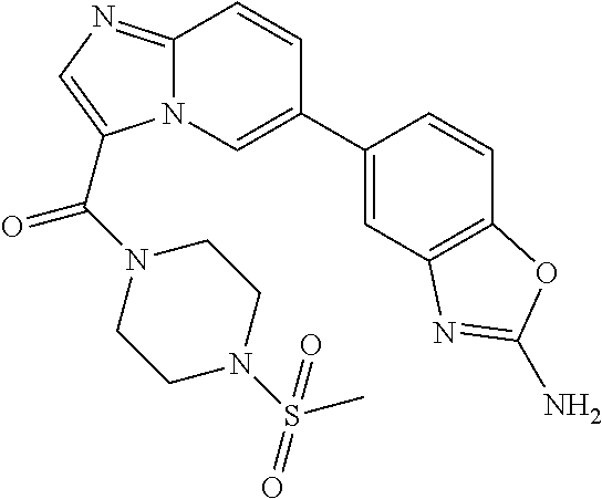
C1=C(C2=CN3C(=NC=C3C(N3CCN(S(C)(=O)=O)CC3)=O)C=C2)C=CC2=C1N=C(N)O2
